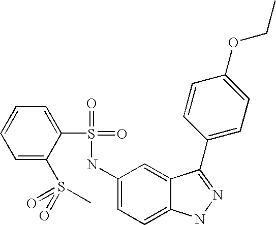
C1=CC=C(S(=O)(=O)C)C(S(=O)(=O)NC2=CC=C3C(=C2)C(C2=CC=C(OCC)C=C2)=NN3)=C1
